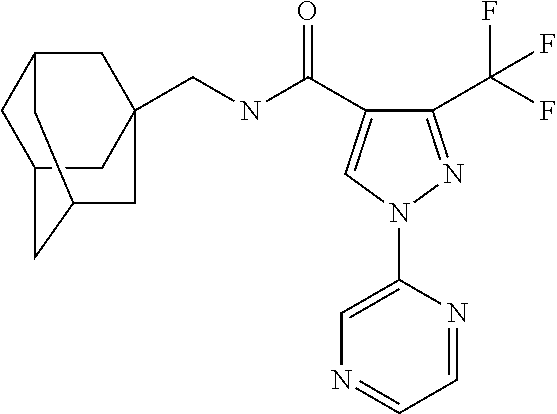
C(NC(=O)C1=CN(C2=CN=CC=N2)N=C1C(F)(F)F)C12CC3CC(CC(C1)C3)C2
